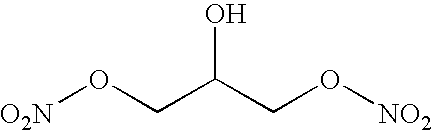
[O2N]OCC(CO[NO2])O
